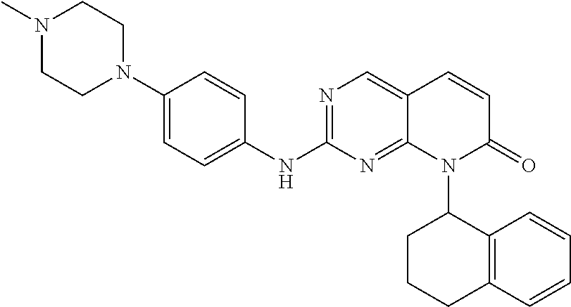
N1(C)CCN(C2=CC=C(NC3=NC=C4C(=N3)N(C3CCCC5=C3C=CC=C5)C(=O)C=C4)C=C2)CC1
